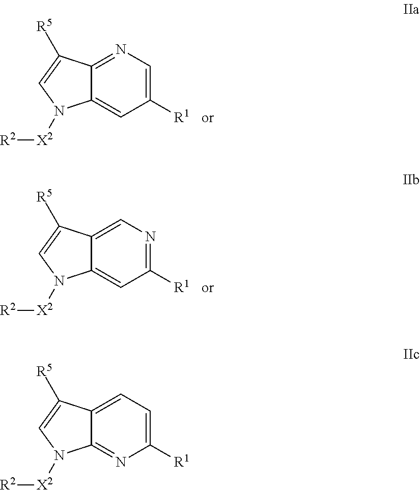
C1([R1])=CN=C2C(=C1)N([X2][R2])C=C2[R5].C1([R1])=NC=C2C(=C1)N([X2][R2])C=C2[R5].C1([R1])=CC=C2C(=N1)N([X2][R2])C=C2[R5]
